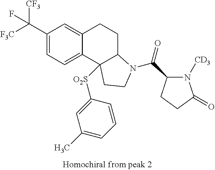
[F3C]C(C1=CC=C2C(=C1)CCC1C2([O2S]C2=CC(C)=CC=C2)CCN1C(C1N([CD3])C(=O)CC1)=O)([CF3])F
